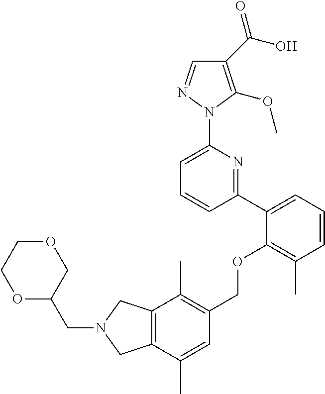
C1(C(O)=O)=C(OC)N(C2=CC=CC(C3=CC=CC(C)=C3OCC3=C(C)C4=C(C(C)=C3)CN(CC3COCCO3)C4)=N2)N=C1
